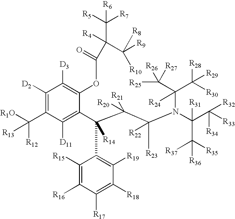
C1([D2])=C(C([R1O])([R12])[R13])C([D11])=C(C(C(C(N(C(C([R33])([R34])[R32])([R31])C([R35])([R37])[R36])C(C([R25])([R26])[R27])(C([R28])([R29])[R30])[R24])([R23])[R22])([R20])[R21])(C2=C([R19])C([R18])=C([R17])C([R16])=C2[R15])[R14])C(OC(=O)C([R4])(C([R9])([R8])[R10])C([R5])([R7])[R6])=C1[D3]
